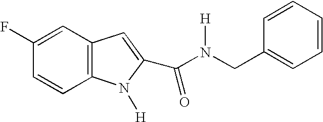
C12=C(C=CC(F)=C1)N([H])C(C(N([H])CC1=CC=CC=C1)=O)=C2
